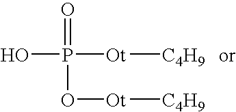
OP(O[Ot][C4H9])([Ot][C4H9])=O
